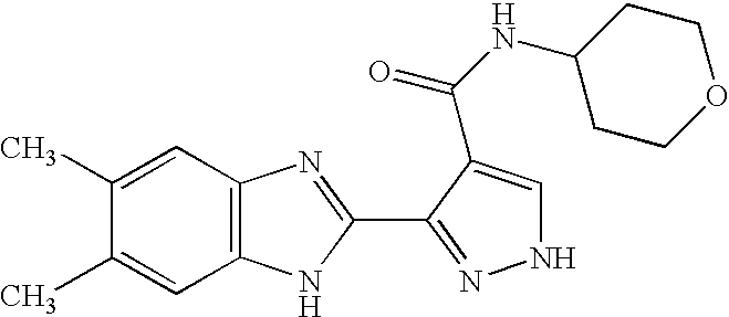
C12=C(C=C(C)C(C)=C1)N=C(C1=NNC=C1C(NC1CCOCC1)=O)N2
